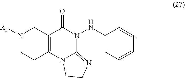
N1([R1])CCC2=C(C1)C(=O)N(NC1=CC=CC=C1)C1=NCCN21
